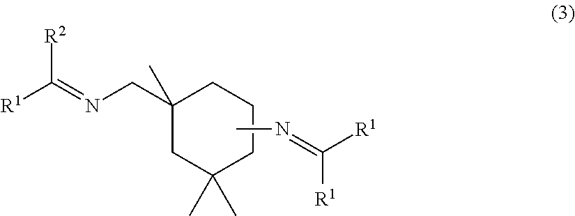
C1(CN=C([R1])[R2])(C)CC(C)(C)CCC1.CN=C([R1])[R1]
